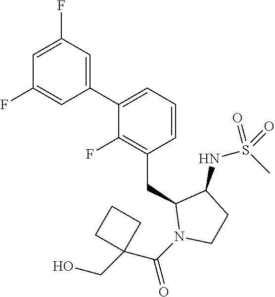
C1(C2=CC=CC(CC3N(C(=O)C4(CO)CCC4)CCC3NS(C)(=O)=O)=C2F)=CC(F)=CC(F)=C1
